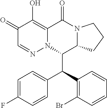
C1=CC=CC(Br)=C1C(C1=CC=C(F)C=C1)C1C2N(C(=O)C3=C(O)C(=O)C=NN13)CCC2
